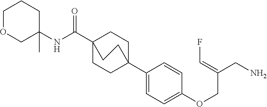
C1(C23CCC(C(NC4(C)CCCOC4)=O)(CC2)CC3)=CC=C(OCC(CN)=CF)C=C1
